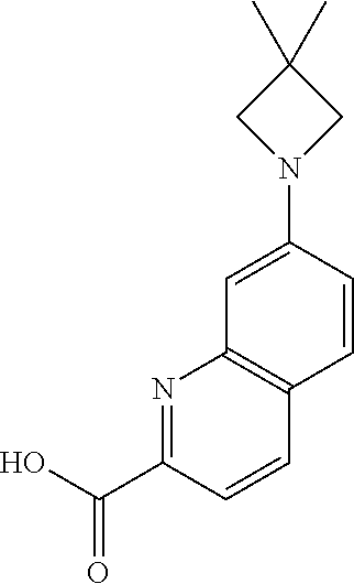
OC(C1=NC2=C(C=C1)C=CC(N1CC(C)(C)C1)=C2)=O
